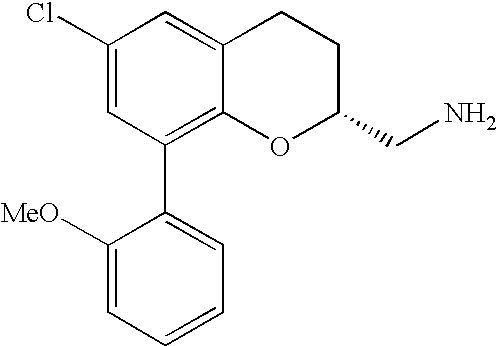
C1(Cl)=CC(C2=CC=CC=C2[MeO])=C2C(=C1)CCC(CN)O2
